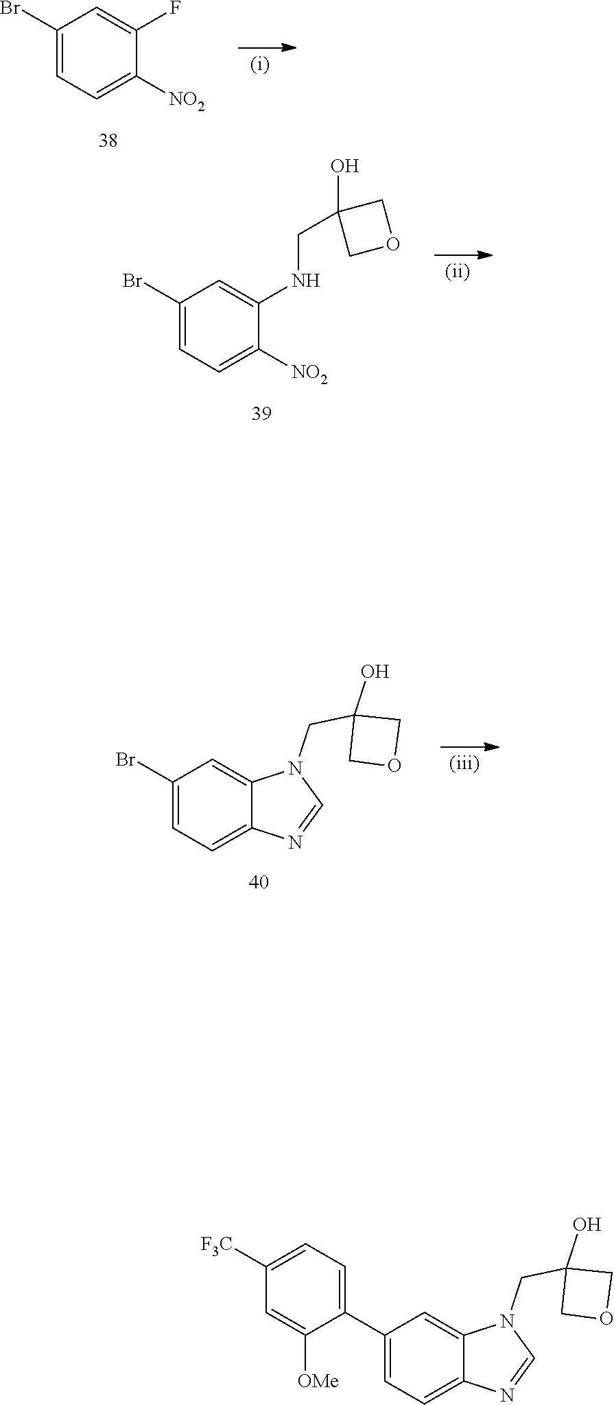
C1(Br)=CC=C([NO2])C(F)=C1.C1(Br)=CC=C([NO2])C(NCC2(O)COC2)=C1.BrC1=CC=C2C(=C1)N(CC1(O)COC1)C=N2.C1(C2=CC=C3C(=C2)N(CC2(O)COC2)C=N3)=CC=C([F3C])C=C1[OMe]
